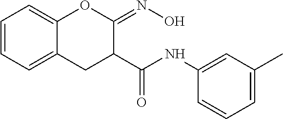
C1=CC=C2C(=C1)OC(=NO)C(C(NC1=CC(C)=CC=C1)=O)C2
